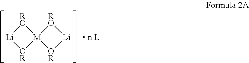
[RO]1[Li][OR][M]12[OR][Li][RO]2.[ n L]
